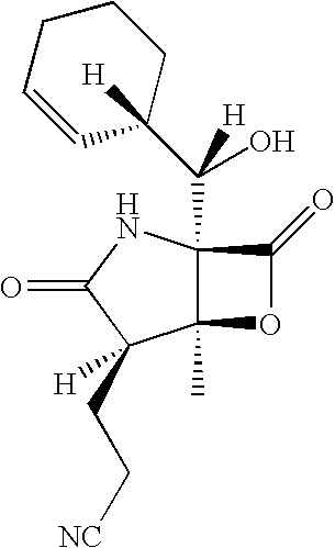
C12(C)C(C(C3([H])CCCC=C3)(O)[H])(NC(=O)C1(CC[NC])[H])C(=O)O2
